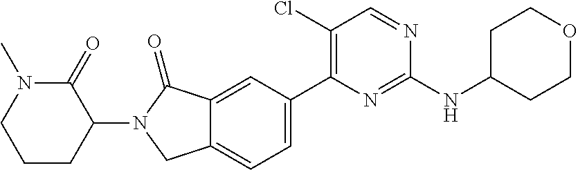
C1(Cl)=C(C2=CC=C3C(=C2)C(=O)N(C2C(=O)N(C)CCC2)C3)N=C(NC2CCOCC2)N=C1
